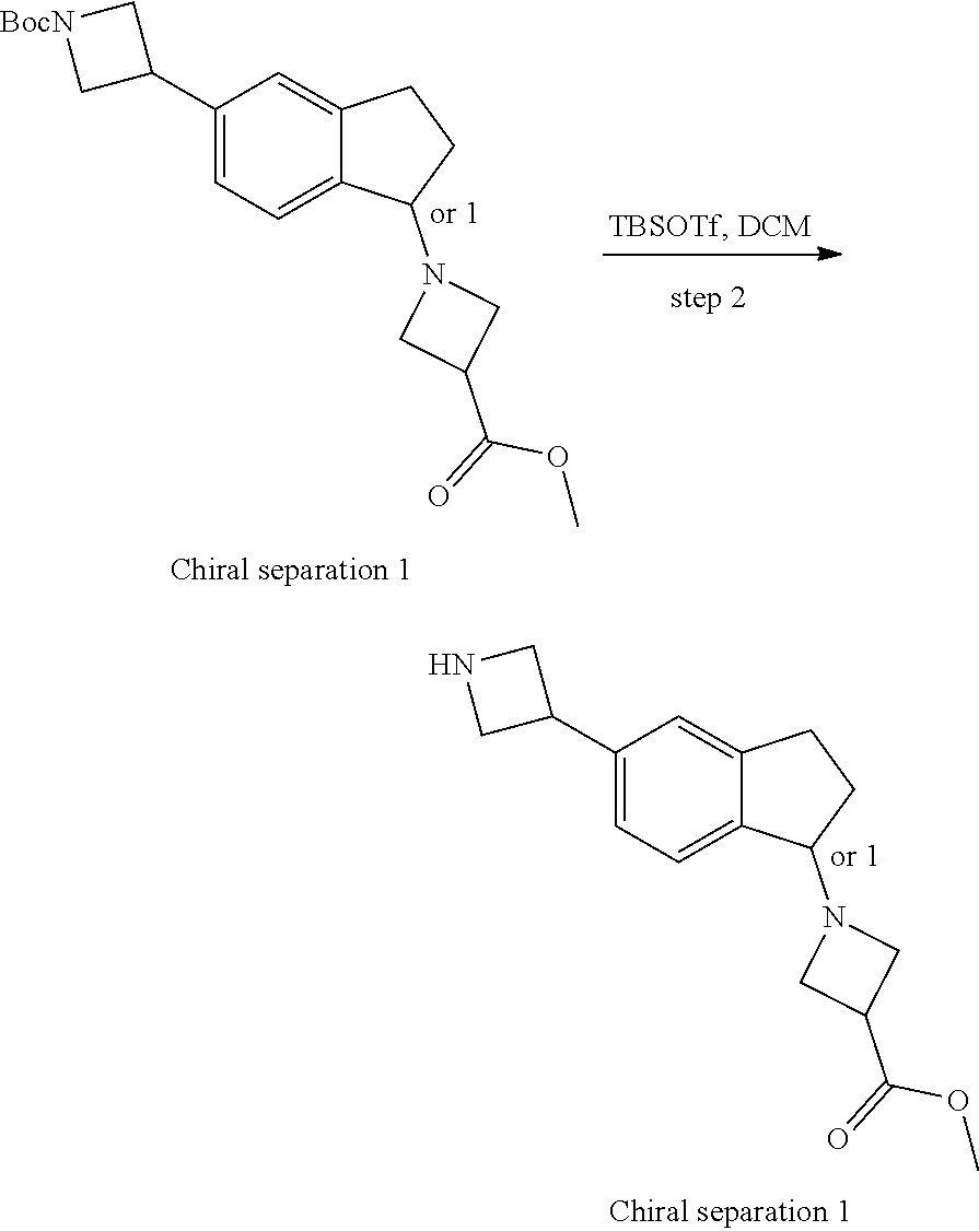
C1(C2C[BocN]C2)=CC=C2C(=C1)CCC2N1CC(C(=O)OC)C1.C1(C2CNC2)=CC=C2C(=C1)CCC2N1CC(C(=O)OC)C1
